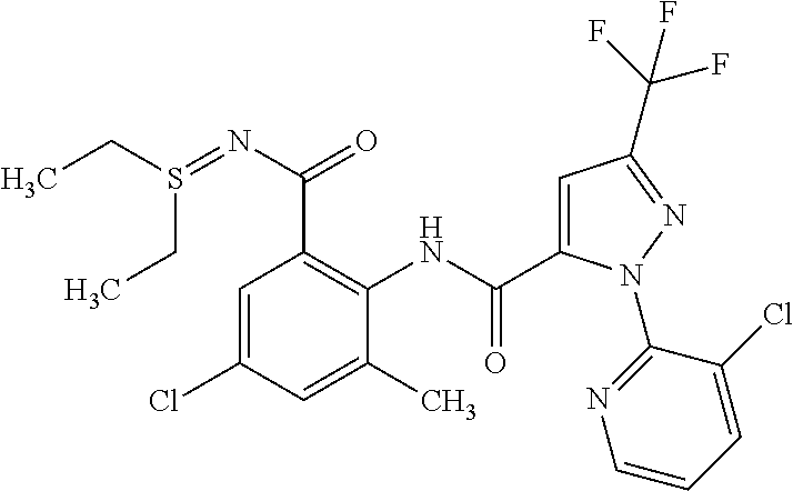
C1=C(Cl)C=C(C)C(NC(C2=CC(C(F)(F)F)=NN2C2=NC=CC=C2Cl)=O)=C1C(N=S(CC)CC)=O
